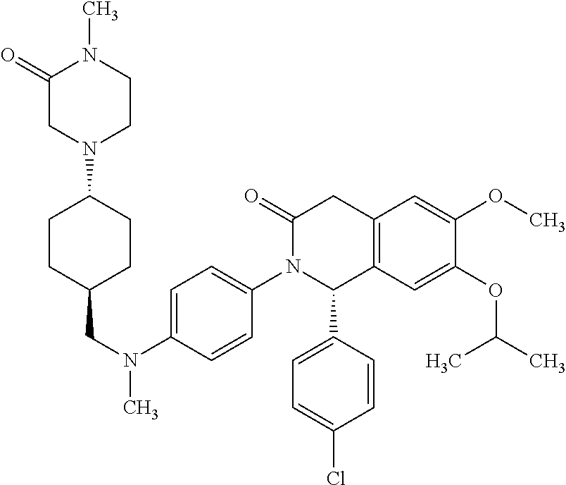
O=C1CN(C2CCC(CN(C)C3=CC=C(N4C(C5=CC=C(Cl)C=C5)C5=C(CC4=O)C=C(OC)C(OC(C)C)=C5)C=C3)CC2)CCN1C
